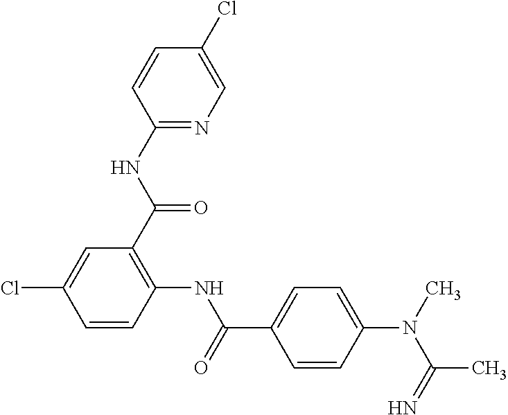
C1(NC(C2=C(NC(=O)C3=CC=C(N(C)C(=N)C)C=C3)C=CC(Cl)=C2)=O)=NC=C(Cl)C=C1
